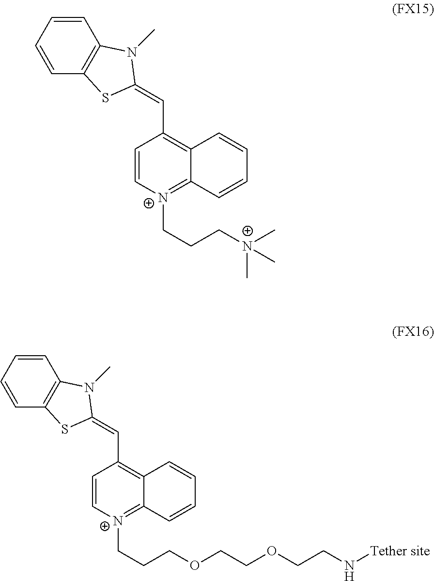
C1=CC=CC2=C1N(C)C(=CC1=C3C(=[N+](CCC[N+](C)(C)C)C=C1)C=CC=C3)S2.C1=CC=CC2=C1N(C)C(=CC1=C3C(=[N+](CCCOCCOCCN[Tether site])C=C1)C=CC=C3)S2
